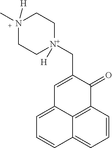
C1=CC2=C3C(=C1)C=CC=C3C=C(C[N+]1([H])CCN(C)([H])CC1)C2=O
